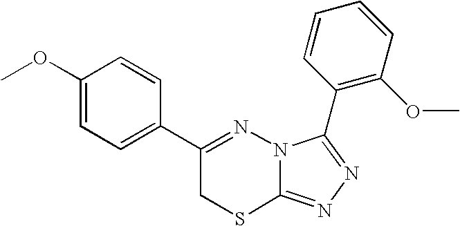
C1=C(OC)C=CC(C2=NN3C(=NN=C3C3=C(OC)C=CC=C3)SC2)=C1
